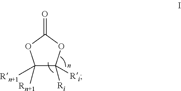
C1([Rn+1])([Rn+1])C([Ri])([Ri])OC(=O)O1
